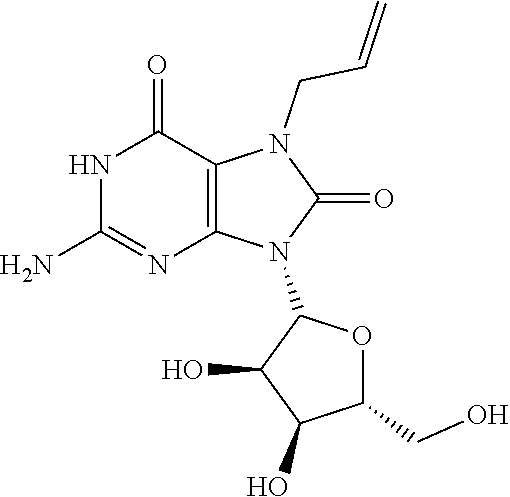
N1C(N)=NC2=C(C1=O)N(CC=C)C(=O)N2C1C(O)C(O)C(CO)O1
